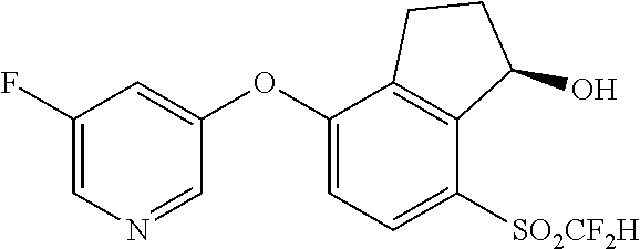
C1(OC2=CC=C([SO2CF2H])C3=C2CCC3O)=CC(F)=CN=C1
